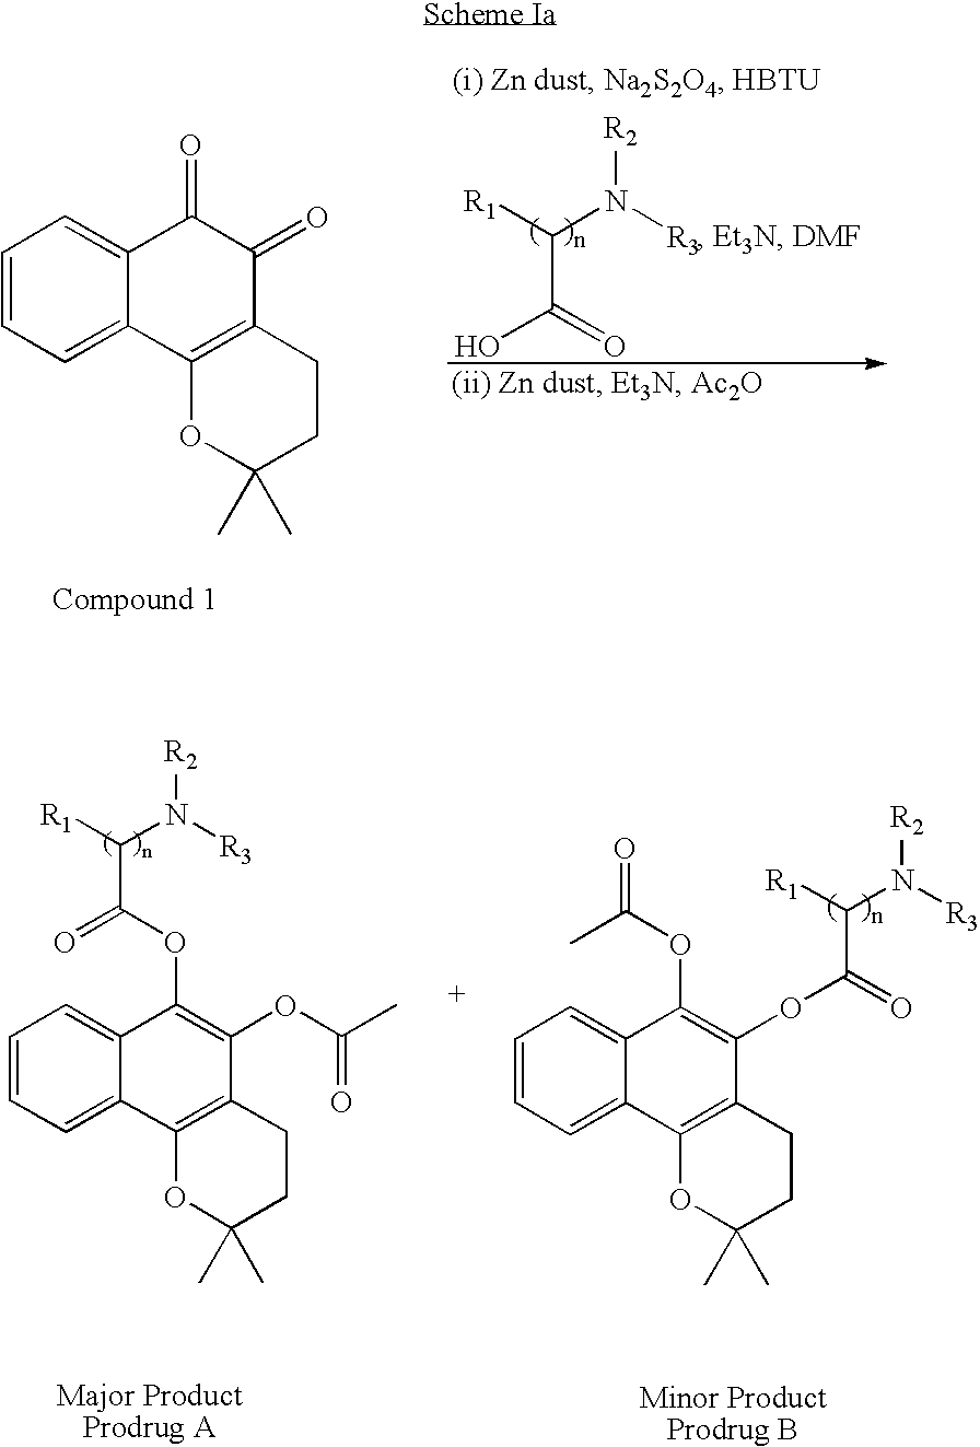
C1=CC=C2C(=C1)C(=O)C(=O)C1=C2OC(C)(C)CC1.C(C([R1])N([R3])[R2])(=O)O.C1=CC=C2C(=C1)C(OC(C([R1])N([R3])[R2])=O)=C(OC(C)=O)C1=C2OC(C)(C)CC1.C1=CC=C2C(=C1)C(OC(=O)C)=C(OC(=O)C([R1])N([R3])[R2])C1=C2OC(C)(C)CC1
